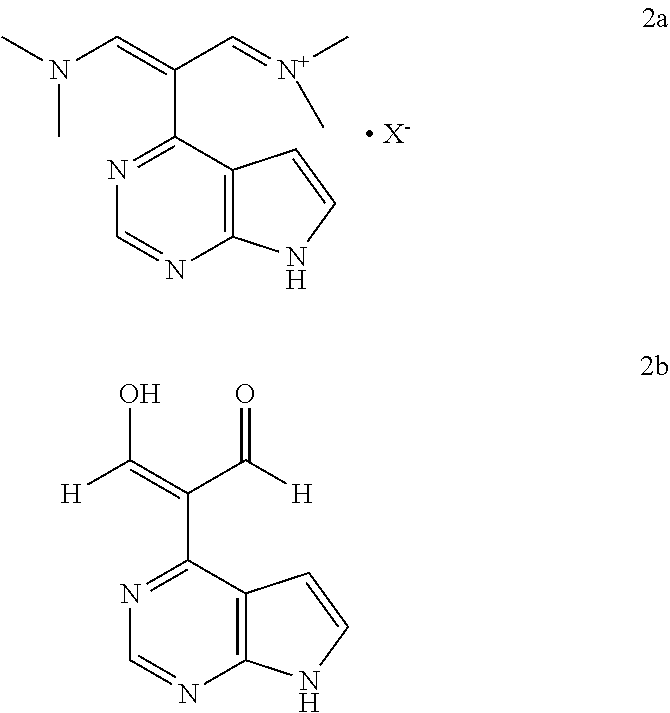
C12=C(C(C(C=[N+](C)C)=CN(C)C)=NC=N1)C=CN2.[ X-].C12=C(C(C(C([H])=O)=C([H])O)=NC=N1)C=CN2
